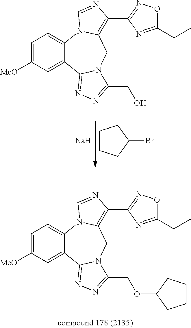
C1=C([MeO])C=C2C(=C1)N1C(=C(C3=NOC(C(C)C)=N3)N=C1)CN1C2=NN=C1COC1CCCC1.C1CCC(Br)C1.[Na].C1=C([MeO])C=C2C(=C1)N1C(=C(C3=NOC(C(C)C)=N3)N=C1)CN1C2=NN=C1CO
